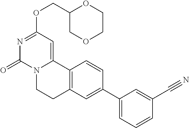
C1(COC2=NC(=O)N3C(=C2)C2=C(CC3)C=C(C3=CC=CC(C#N)=C3)C=C2)COCCO1
